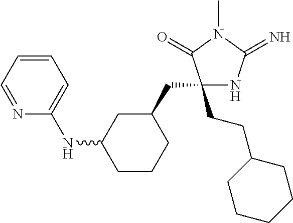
C1(CCC2CCCCC2)(CC2CC(NC3=CC=CC=N3)CCC2)NC(=N)N(C)C1=O
